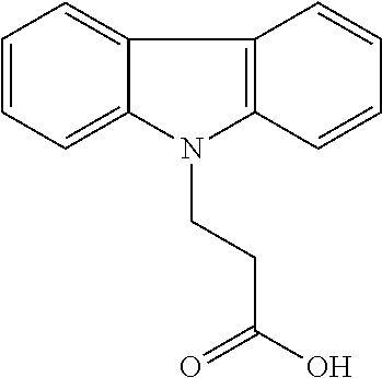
C1=CC=C2C(=C1)C1=C(N2CCC(O)=O)C=CC=C1
